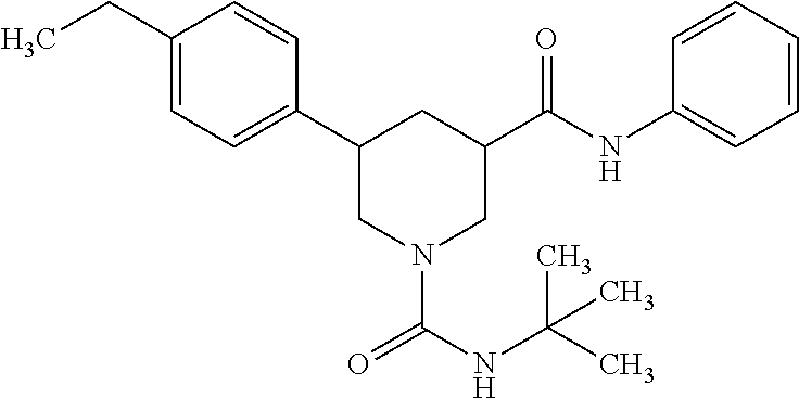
C1(CC)=CC=C(C2CN(C(NC(C)(C)C)=O)CC(C(NC3=CC=CC=C3)=O)C2)C=C1
